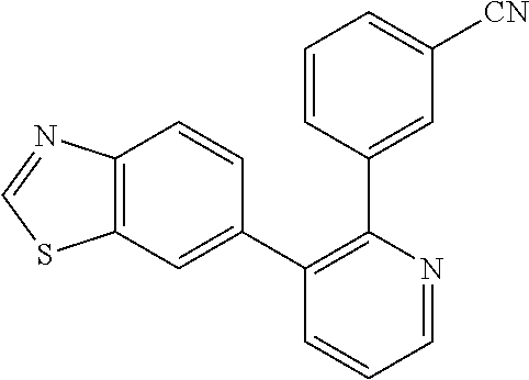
C1=NC(C2=CC([CN])=CC=C2)=C(C2=CC3=C(C=C2)N=CS3)C=C1
